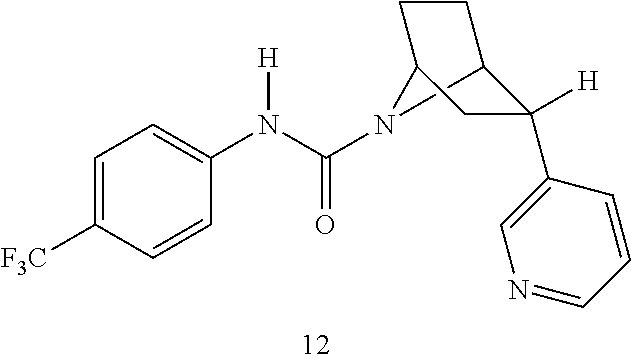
C12N(C(N(C3=CC=C([F3C])C=C3)[H])=O)C(CC1)CC2([H])C1=CN=CC=C1
